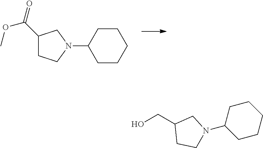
C1(C(=O)OC)CCN(C2CCCCC2)C1.OCC1CCN(C2CCCCC2)C1
